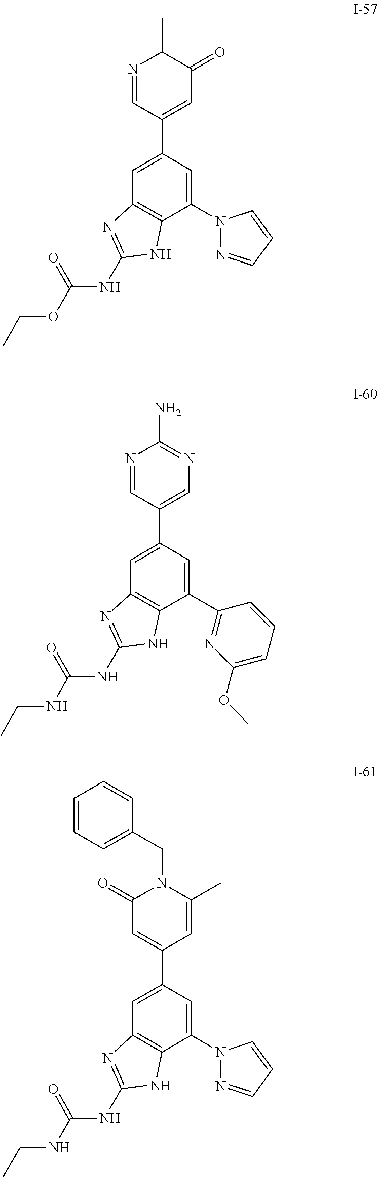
C1=C(C2=CC(=O)C(C)N=C2)C=C(N2N=CC=C2)C2=C1N=C(NC(OCC)=O)N2.C1=C(C2=CN=C(N)N=C2)C=C(C2=NC(OC)=CC=C2)C2=C1N=C(NC(NCC)=O)N2.C1=C(C2=CC(=O)N(CC3=CC=CC=C3)C(C)=C2)C=C(N2N=CC=C2)C2=C1N=C(NC(NCC)=O)N2
